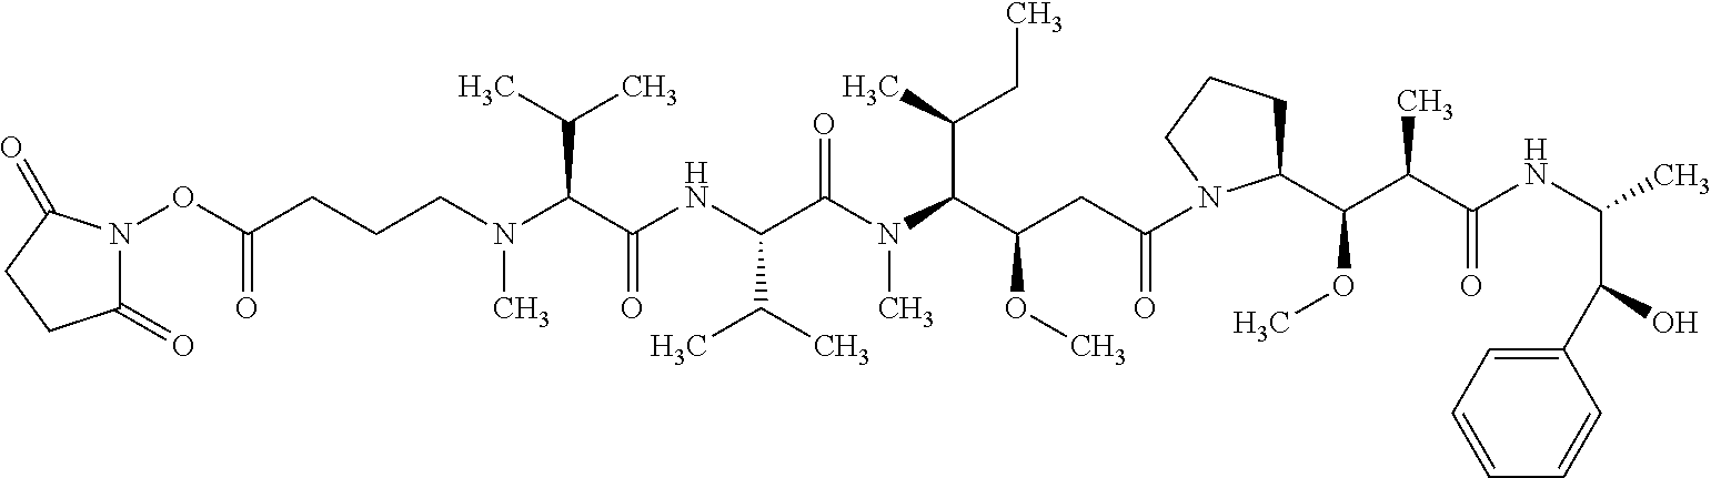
C(CCCN(C(C(NC(C(N(C(C(CC(=O)N1C(C(C(C(=O)NC(C)C(C2=CC=CC=C2)O)C)OC)CCC1)OC)C(CC)C)C)=O)C(C)C)=O)C(C)C)C)(=O)ON1C(=O)CCC1=O
